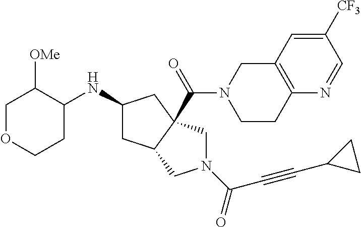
C1OCCC(NC2CC3C(C(=O)N4CCC5=C(C4)C=C([CF3])C=N5)(C2)CN(C(=O)C#CC2CC2)C3)C1[OMe]
